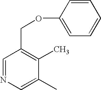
C1=NC=C(C)C(C)=C1COC1=CC=CC=C1
